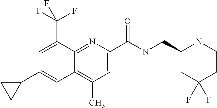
C1(C2=CC3=C(C)C=C(C(NCC4CC(F)(F)CCN4)=O)N=C3C(C(F)(F)F)=C2)CC1
